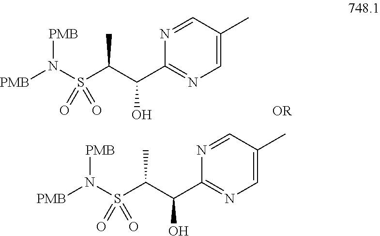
N1=CC(C)=CN=C1C(C(S(N([PMB])[PMB])(=O)=O)C)O.N1=CC(C)=CN=C1C(C(S(N([PMB])[PMB])(=O)=O)C)O
